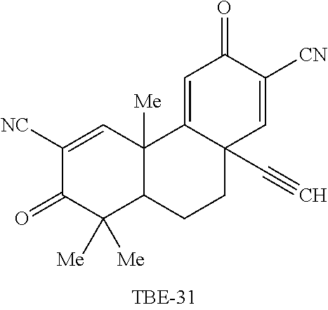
C1([NC])=CC2([Me])C(C([Me])([Me])C1=O)CCC1(C#C)C2=CC(=O)C([CN])=C1
